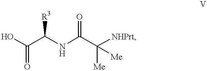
OC(C(NC(C([NHPrt])([Me])[Me])=O)[R3])=O
